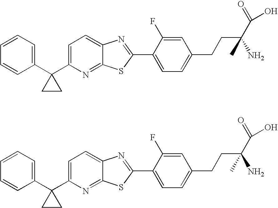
C1=CC=C(C2(C3=CC=C4C(=N3)SC(C3=CC=C(CCC(C(=O)O)(N)C)C=C3F)=N4)CC2)C=C1.C1=CC=C(C2(C3=CC=C4C(=N3)SC(C3=CC=C(CCC(C(=O)O)(N)C)C=C3F)=N4)CC2)C=C1
